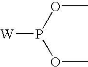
[W]P(OC)OC
